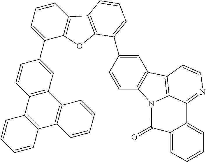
C1=CC2=C(C=C1C1=CC=CC3=C1OC1=C3C=CC=C1C1=CC3=C(C=C1)N1C4=C3C=CN=C4C3=CC=CC=C3C1=O)C1=C(C3=C2C=CC=C3)C=CC=C1
